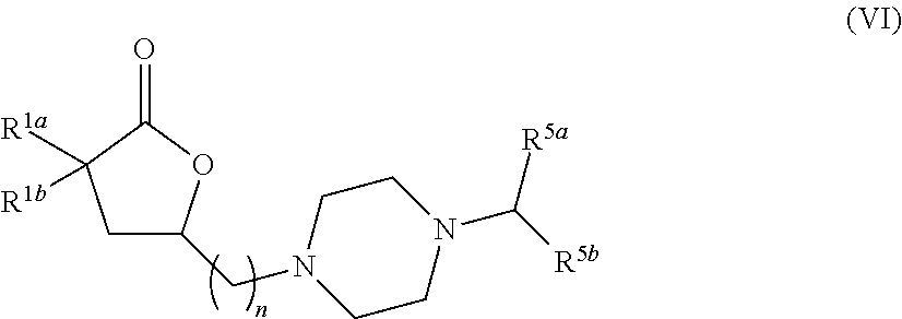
C1C(CN2CCN(C([R5b])[R5a])CC2)OC(=O)C1([R1a])[R1b]
